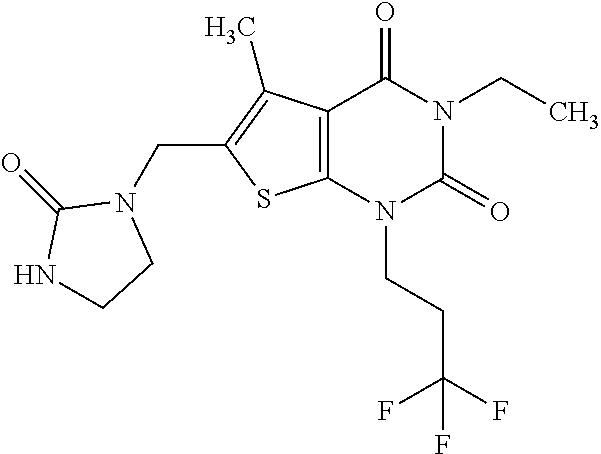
C12=C(N(CCC(F)(F)F)C(=O)N(CC)C1=O)SC(CN1C(=O)NCC1)=C2C
